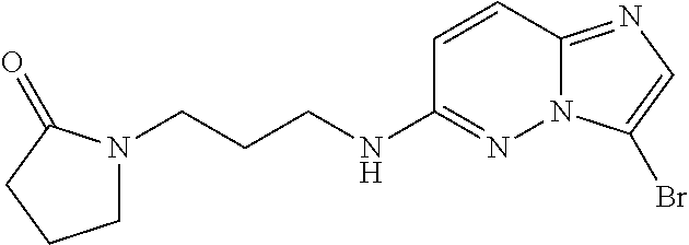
C1=CC2=NC=C(Br)N2N=C1NCCCN1CCCC1=O
